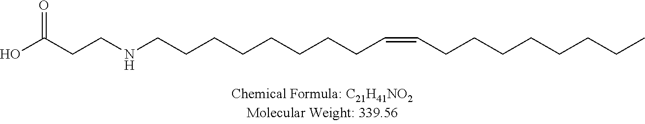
N(CCCCCCCCC=CCCCCCCCC)CCC(O)=O
